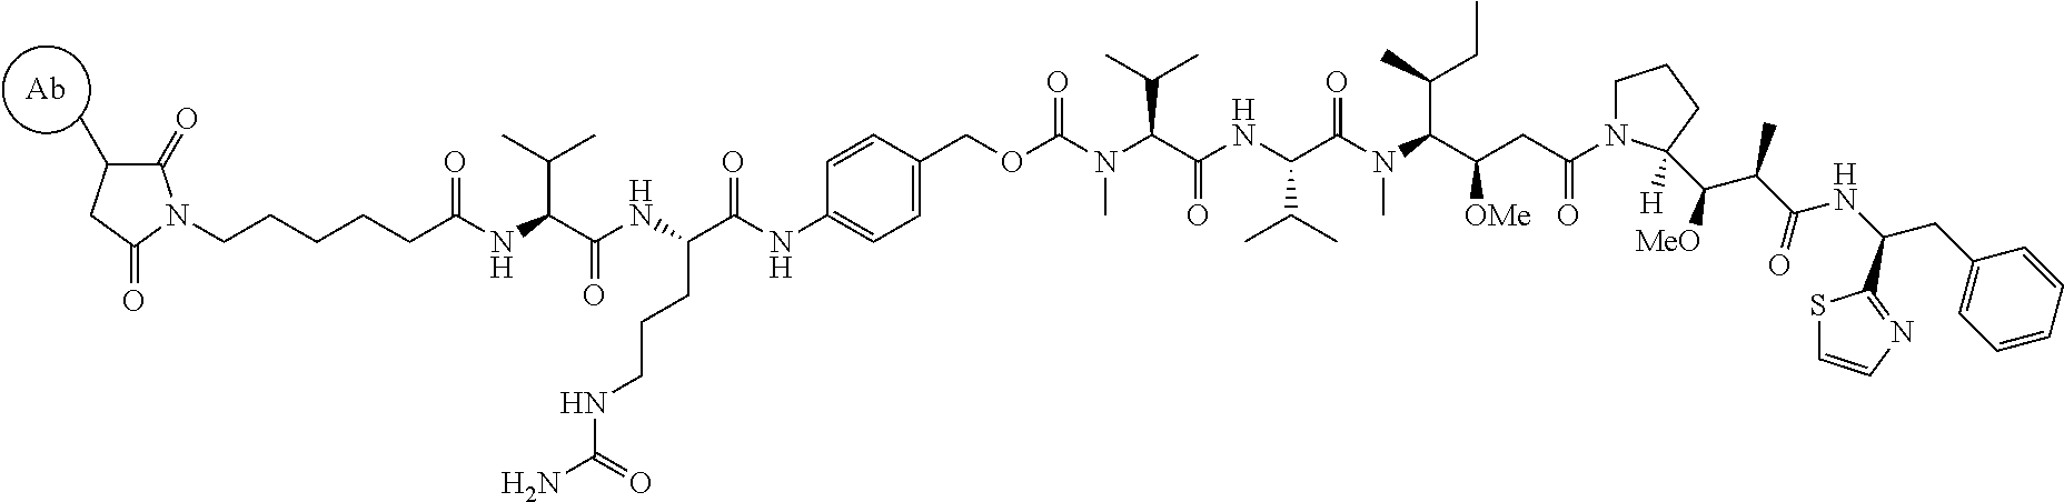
[Ab].C1(=O)C(C)CC(=O)N1CCCCCC(NC(C(NC(C(NC1=CC=C(COC(=O)N(C(C(NC(C(N(C(C(CC(N2CCCC2(C(C(C(NC(CC2=CC=CC=C2)C2=NC=CS2)=O)C)[MeO])[H])=O)[OMe])C(CC)C)C)=O)C(C)C)=O)C(C)C)C)C=C1)=O)CCCNC(N)=O)=O)C(C)C)=O
